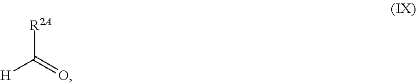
[R2A]C(=O)[H]
